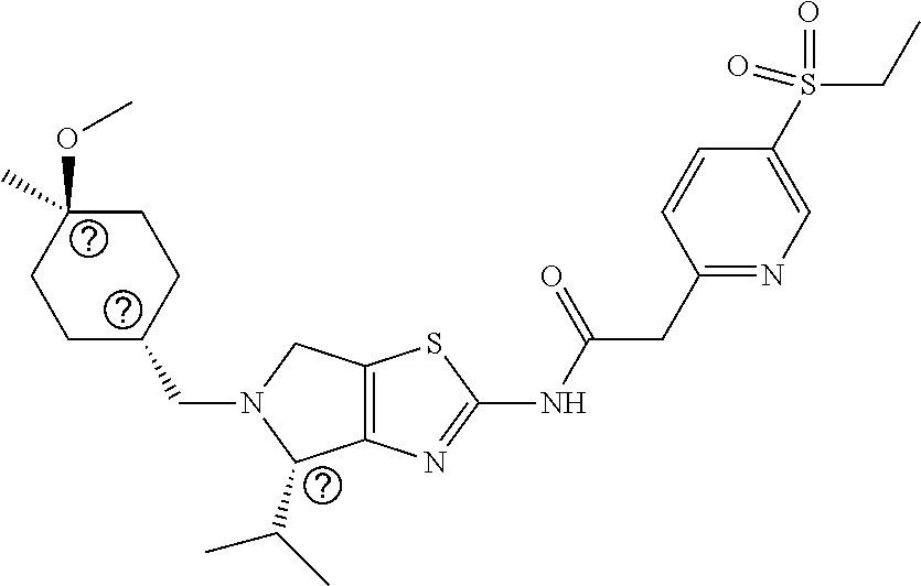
C1C(CN2C(C(C)C)C3=C(C2)SC(NC(CC2=NC=C(S(CC)(=O)=O)C=C2)=O)=N3)CCC(OC)(C)C1
